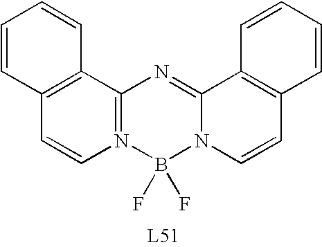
C12=C(C=CN3=C1N=C1N(B3(F)F)C=CC3=C1C=CC=C3)C=CC=C2
